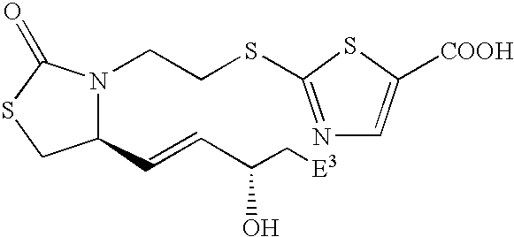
C1(C=CC(C[E3])O)N(CCSC2=NC=C([COOH])S2)C(=O)SC1
